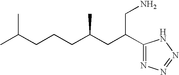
CC(CCCC(CC(C1=NN=NN1)CN)C)C
